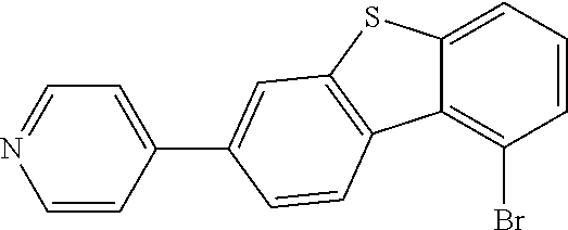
C12=C(Br)C=CC=C1SC1=C2C=CC(C2=CC=NC=C2)=C1
